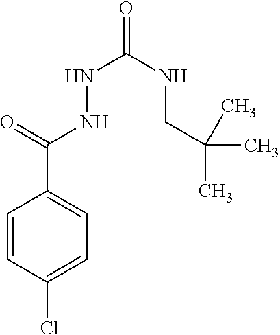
C1=CC(Cl)=CC=C1C(NNC(NCC(C)(C)C)=O)=O
